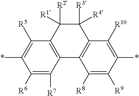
*C1=C([R5])C2=C(C([R7])=C1[R6])C1=C(C([R4])([R3])C2([R1])[R2])C([R10])=C(*)C([R9])=C1[R8]
